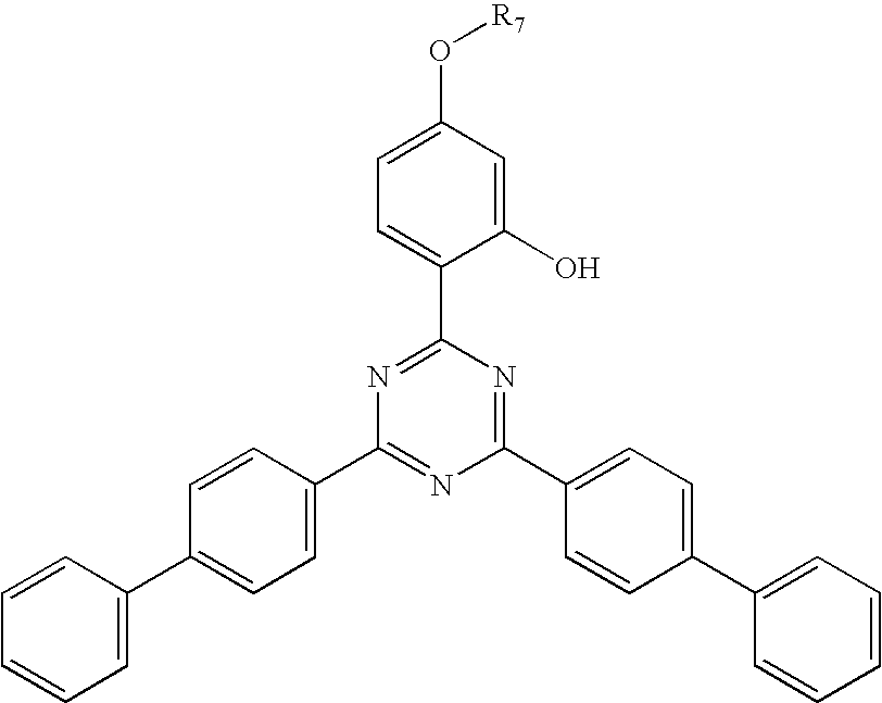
C1=C(C2=CC=C(C3=NC(C4=CC=C(C5=CC=CC=C5)C=C4)=NC(C4=CC=C(O[R7])C=C4O)=N3)C=C2)C=CC=C1
